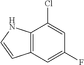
C12=C(C=C(F)C=C1Cl)C=CN2
